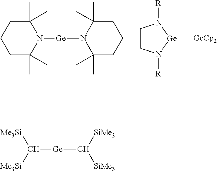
N1([Ge]N2C(C)(C)CCCC2(C)C)C(C)(C)CCCC1(C)C.C1CN([R])[Ge]N1[R].C([Ge]C([SiMe3])[SiMe3])([Me3Si])[Me3Si]
